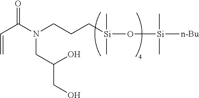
C(=C)C(N(CCC[Si](O[Si]([n-Bu])(C)C)(C)C)CC(O)CO)=O
